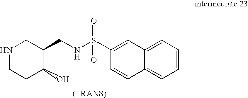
N1CCC(O)C(CNS(=O)(=O)C2=CC3=CC=CC=C3C=C2)C1
